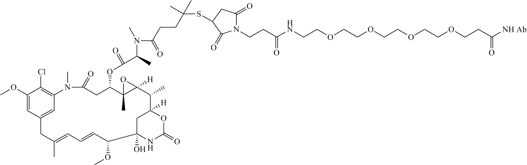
C1(OC)=CC2=CC(=C1Cl)N(C)C(=O)CC(OC(C(N(C(CCC(SC1CC(=O)N(CCC(NCCOCCOCCOCCOCCC([NH Ab])=O)=O)C1=O)(C)C)=O)C)C)=O)C1(C)C([H])(C(C)C3([H])CC(O)(C(OC)C=CC=C(C)C2)NC(=O)O3)O1
